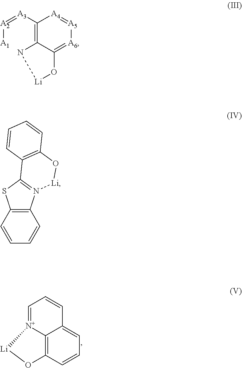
C12=C3C=CC=C1C=CC=[N+]2[Li]O3.[A3](=[A2][A1])C1=C2N[Li]OC2=[A6][A5]=[A4]1.C12=C(C=CC=C1)SC1=N2[Li]OC2=C1C=CC=C2
